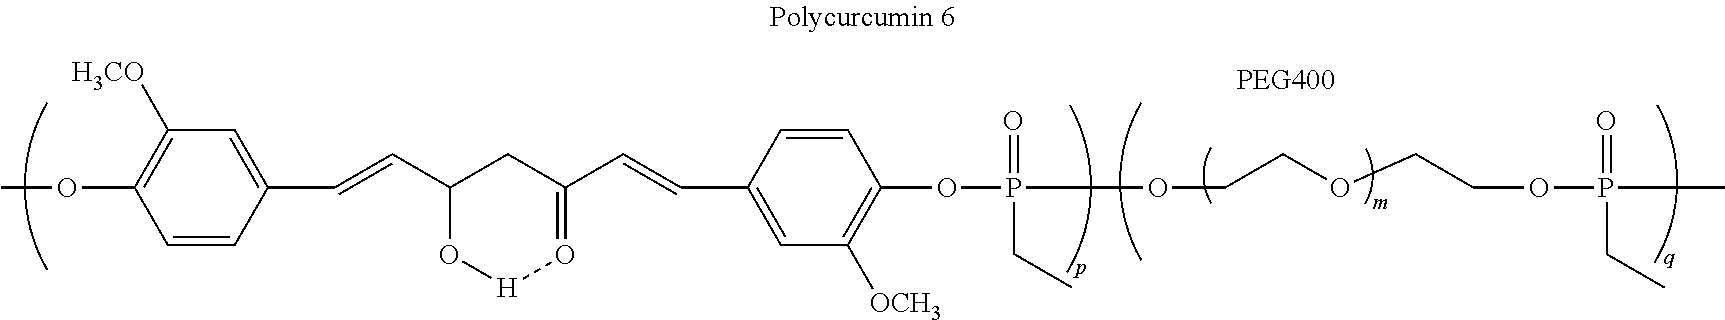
COC1=C([H3CO])C=C(C=CC2O[H]O=C(C=CC3=CC([OCH3])=C(OP(=O)(OCCOCCOP(=O)(C)CC)CC)C=C3)C2)C=C1
